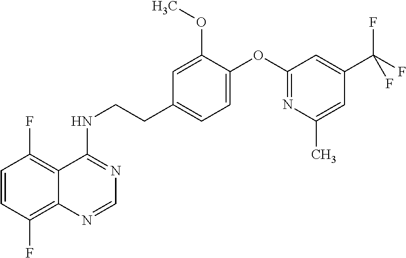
C1=CC(F)=C2C(=C1F)C(NCCC1=CC=C(OC3=NC(C)=CC(C(F)(F)F)=C3)C(OC)=C1)=NC=N2
